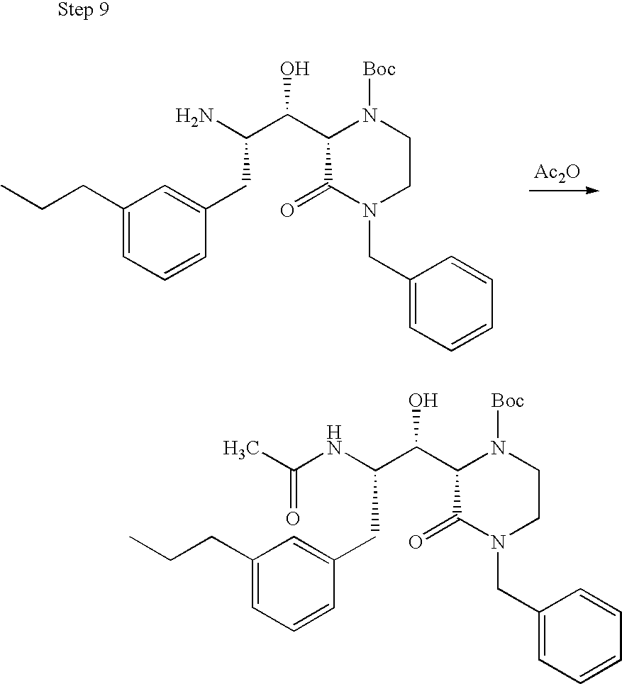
C1=C(CC(C(C2C(=O)N(CC3=CC=CC=C3)CCN2[Boc])O)NC(C)=O)C=CC=C1CCC.C1=C(CC(C(C2C(=O)N(CC3=CC=CC=C3)CCN2[Boc])O)N)C=CC=C1CCC.[Ac2O]
